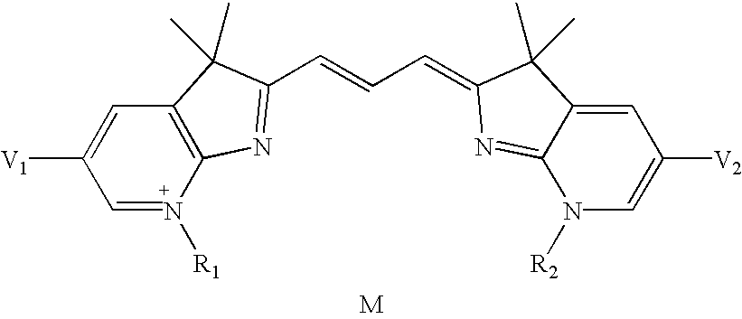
C1=N([R1])C2=C(C=C1[V1])C(C)(C)C(C=CC=C1N=C3N([R2])C=C([V2])C=C3C1(C)C)=N2.[M]
